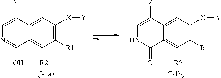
C1([X][Y])=C([R1])C([R2])=C2C(=C1)C([Z])=CN=C2O.C1([X][Y])=C([R1])C([R2])=C2C(=C1)C([Z])=CNC2=O
